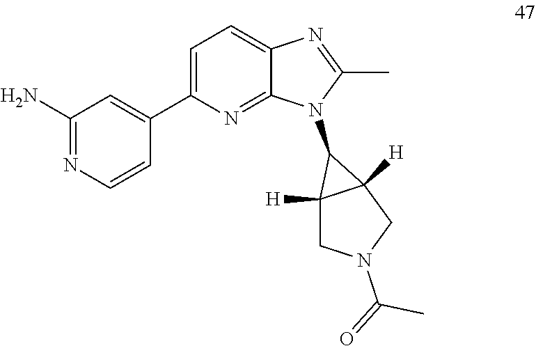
C1(C)=NC2=CC=C(C3=CC(N)=NC=C3)N=C2N1C1C2([H])C1([H])CN(C(=O)C)C2
